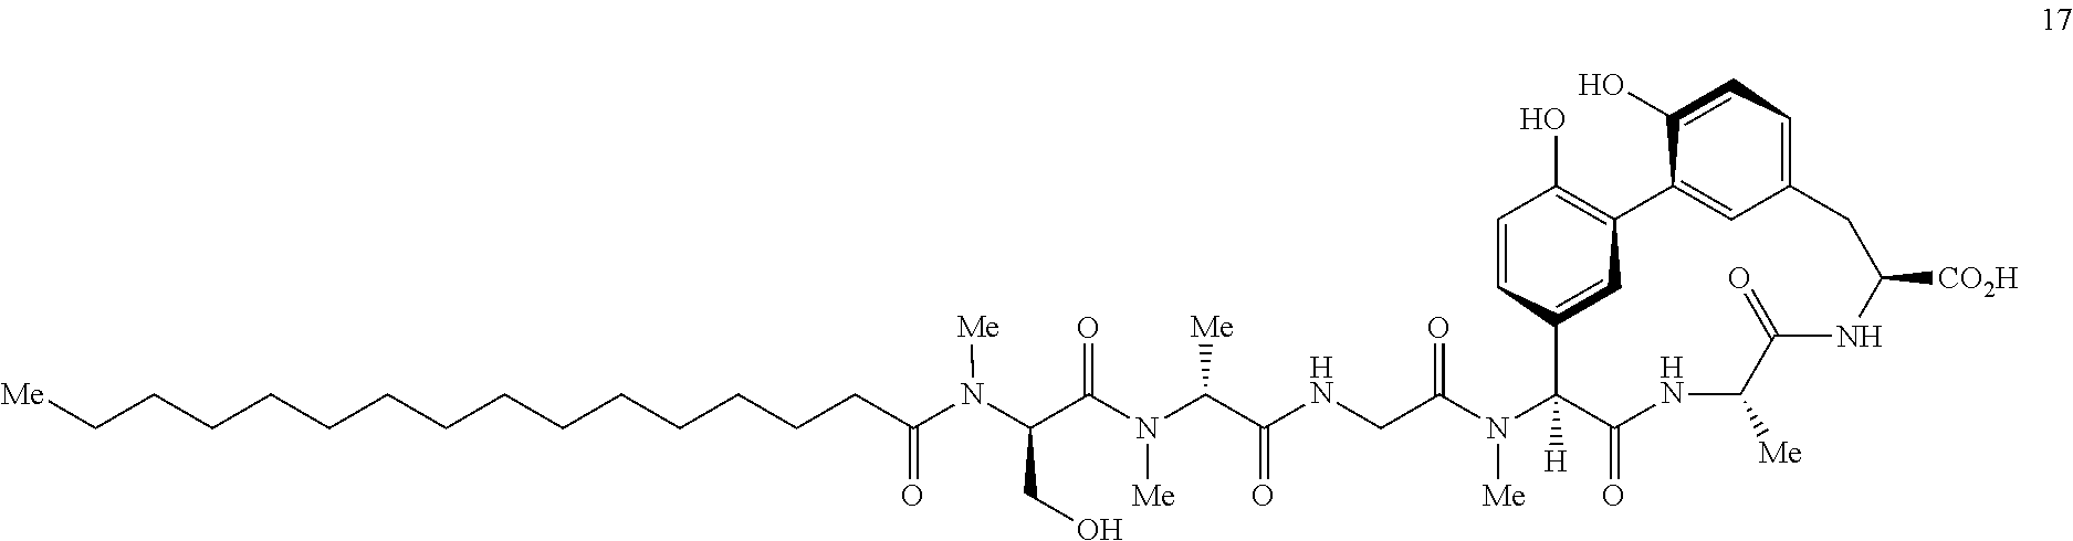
C(N(C(C(N(C(C(NCC(N(C1([H])C(=O)NC([Me])C(=O)NC([CO2H])CC2=CC=C(O)C(=C2)C2=C(O)C=CC1=C2)[Me])=O)=O)[Me])[Me])=O)CO)[Me])(=O)CCCCCCCCCCCCCC[Me]
